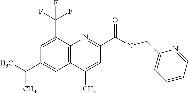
C1(C)=CC(C(=O)NCC2=CC=CC=N2)=NC2=C1C=C(C(C)C)C=C2C(F)(F)F
